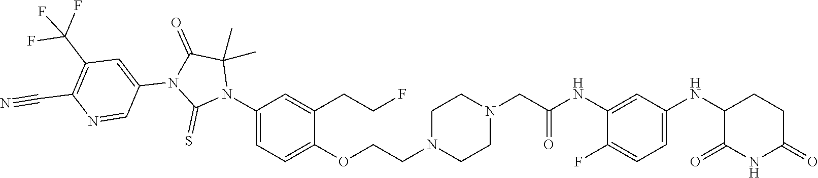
C1(F)=CC=C(NC2C(=O)NC(=O)CC2)C=C1NC(CN1CCN(CCOC2=CC=C(N3C(C)(C)C(=O)N(C4=CC(C(F)(F)F)=C(C#N)N=C4)C3=S)C=C2CCF)CC1)=O
